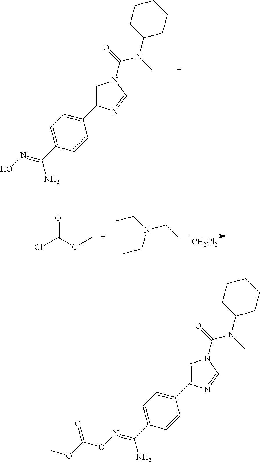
ClC(OC)=O.CCN(CC)CC.[CH2Cl2].C1(N(C)C(N2C=C(C3=CC=C(C(=NOC(OC)=O)N)C=C3)N=C2)=O)CCCCC1.C1(N(C)C(N2C=C(C3=CC=C(C(=NO)N)C=C3)N=C2)=O)CCCCC1
